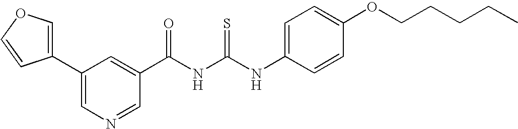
C(NC(NC1=CC=C(OCCCCC)C=C1)=S)(=O)C1=CC(C2=COC=C2)=CN=C1
